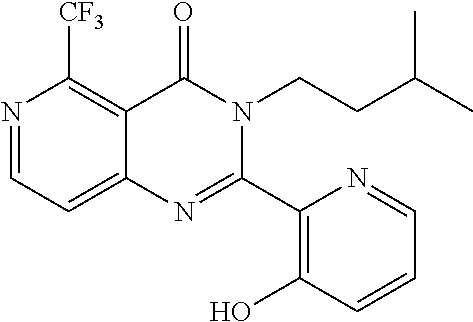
N1=CC=C2C(=C1[CF3])C(=O)N(CCC(C)C)C(C1=C(O)C=CC=N1)=N2
